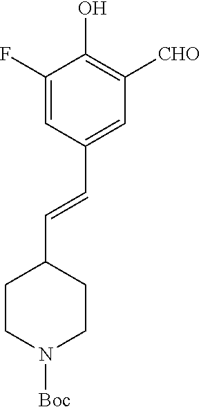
C1(F)=CC(C=CC2CCN([Boc])CC2)=CC([CHO])=C1O
